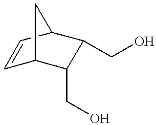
C1=CC2C(CO)C(CO)C1C2
